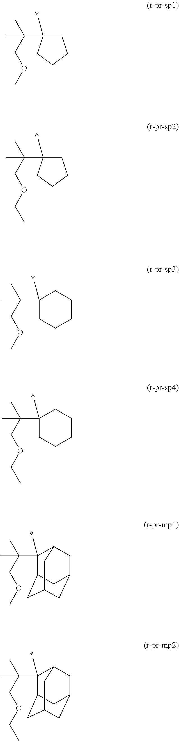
C1C(C(COC)(C)C)(C)CCC1.C1C(C(COCC)(C)C)(C)CCC1.C1(C(COC)(C)C)(C)CCCCC1.C1(C(COCC)(C)C)(C)CCCCC1.C(COC)(C)(C)C1(C)C2CC3CC(CC1C3)C2.C(COCC)(C)(C)C1(C)C2CC3CC(CC1C3)C2
